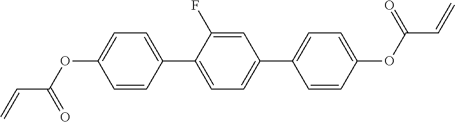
C=CC(OC1=CC=C(C2=CC=C(C3=CC=C(OC(C=C)=O)C=C3)C=C2F)C=C1)=O
